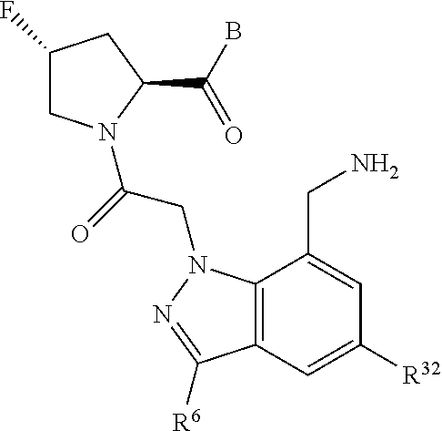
C1(F)CN(C(=O)CN2C3=C(C=C([R32])C=C3CN)C([R6])=N2)C(C(B)=O)C1
